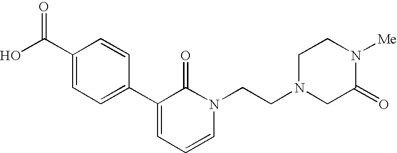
OC(C1=CC=C(C2=CC=CN(CCN3CC(=O)N([Me])CC3)C2=O)C=C1)=O
